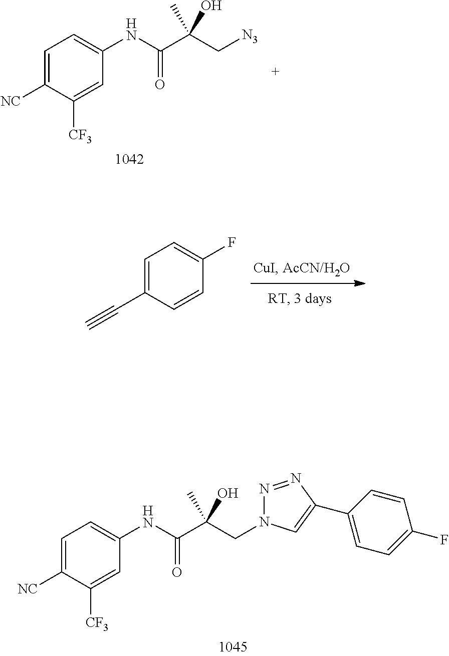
N(C(C(C[N3])(C)O)=O)C1=CC=C([NC])C([CF3])=C1.C1=CC(C#C)=CC=C1F.C1=C([CF3])C([NC])=CC=C1NC(C(CN1N=NC(C2=CC=C(F)C=C2)=C1)(C)O)=O
